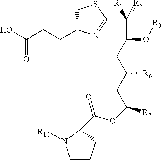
C1CCC(C(OC(CC(CC(C([R2])([R1])C2=NC(CCC(O)=O)CS2)O[R3])[R6])[R7])=O)N1[R10]
